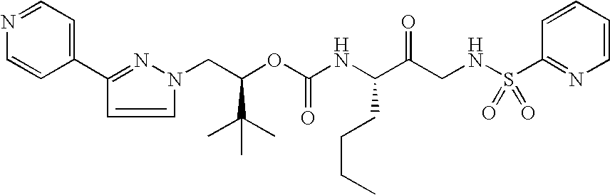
C(OC(NC(C(CNS(C1=NC=CC=C1)(=O)=O)=O)CCCC)=O)(C(C)(C)C)CN1C=CC(C2=CC=NC=C2)=N1
